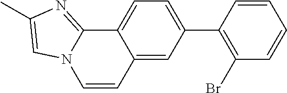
C12=CC(C3=C(Br)C=CC=C3)=CC=C1C1=NC(C)=CN1C=C2
